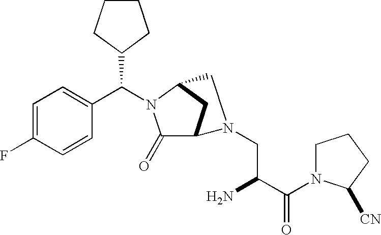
C1=C(F)C=CC(C(N2C(=O)C3CC2CN3CC(N)C(N2CCCC2[CN])=O)C2CCCC2)=C1
